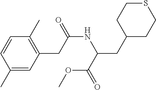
C1=CC(C)=CC(CC(NC(CC2CCSCC2)C(=O)OC)=O)=C1C
